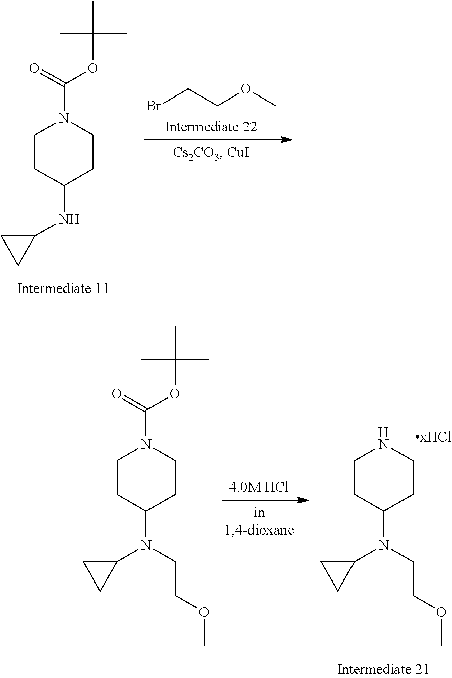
C1CC(NC2CC2)CCN1C(OC(C)(C)C)=O.BrCCOC.C1CC(N(C2CC2)CCOC)CCN1.C1CC(N(C2CC2)CCOC)CCN1C(OC(C)(C)C)=O
